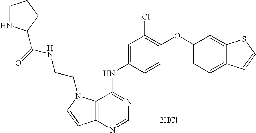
C1=C(NC2=NC=NC3=C2N(CCNC(=O)C2NCCC2)C=C3)C=CC(OC2=CC=C3C(=C2)SC=C3)=C1Cl.[2HCl]
